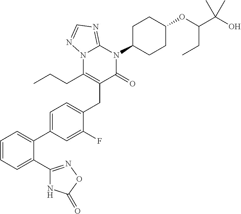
C1(C2=NOC(=O)N2)=CC=CC=C1C1=CC=C(CC2=C(CCC)N3C(=NC=N3)N(C3CCC(OC(C(O)(C)C)CC)CC3)C2=O)C(F)=C1
